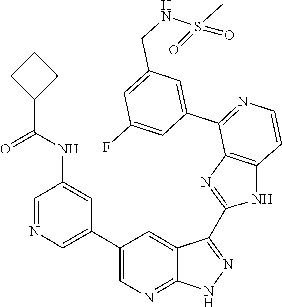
C1=NC=C(C2=CN=C3C(=C2)C(C2=NC4=C(N2)C=CN=C4C2=CC(CNS(C)(=O)=O)=CC(F)=C2)=NN3)C=C1NC(C1CCC1)=O
